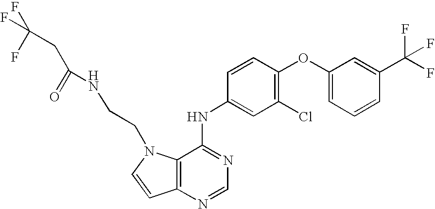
C1(OC2=C(Cl)C=C(NC3=NC=NC4=C3N(CCNC(CC(F)(F)F)=O)C=C4)C=C2)=CC=CC(C(F)(F)F)=C1
